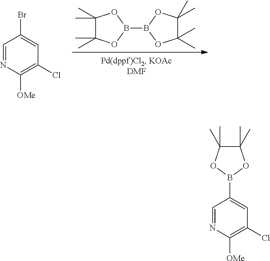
B1(B2OC(C)(C)C(C)(C)O2)OC(C)(C)C(C)(C)O1.C1=NC([OMe])=C(Cl)C=C1Br.C1=NC([OMe])=C(Cl)C=C1B1OC(C)(C)C(C)(C)O1
